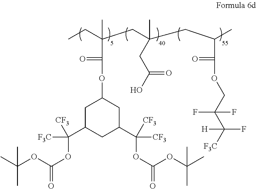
C1C(C([F3C])([CF3])OC(=O)OC(C)(C)C)CC(C([CF3])([CF3])OC(=O)OC(C)(C)C)CC1OC(C(CC)(CC(CC(C)C(OCC(C([F3C])(F)[H])(F)F)=O)(CC(O)=O)C)C)=O
